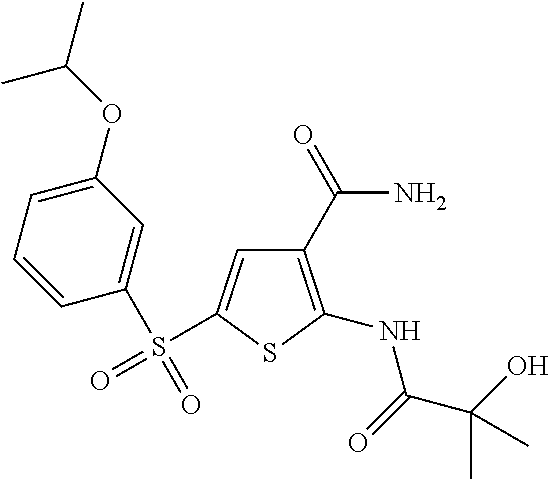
C1(C(N)=O)=C(NC(C(O)(C)C)=O)SC(S(=O)(C2=CC(OC(C)C)=CC=C2)=O)=C1
